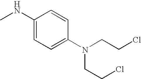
C1(NC)=CC=C(N(CCCl)CCCl)C=C1
